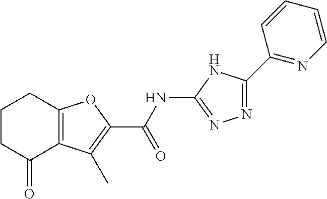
C1(C2=NC=CC=C2)=NN=C(NC(C2=C(C)C3=C(O2)CCCC3=O)=O)N1
